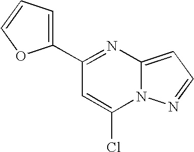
C12=CC=NN1C(Cl)=CC(C1=CC=CO1)=N2
